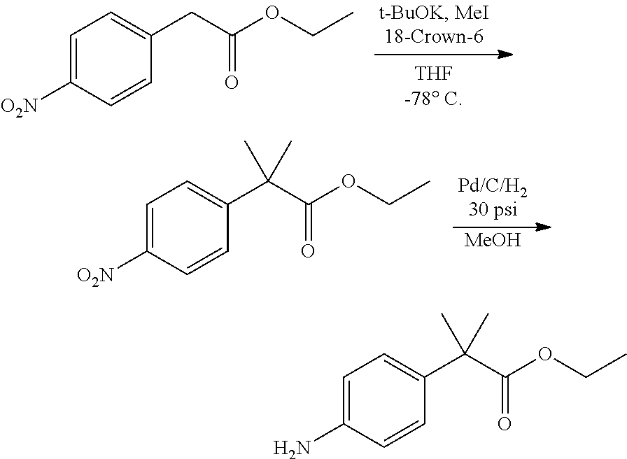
C1=C([O2N])C=CC(CC(=O)OCC)=C1.[MeOH].C1=C([O2N])C=CC(C(C(=O)OCC)(C)C)=C1.C1=C(N)C=CC(C(C(=O)OCC)(C)C)=C1
